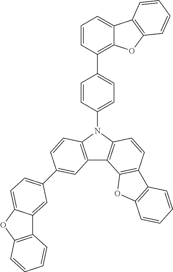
C1=CC(C2=CC=C(N3C4=C(C5=C3C=CC3=C5OC5=C3C=CC=C5)C=C(C3=CC=C5C(=C3)C3=C(O5)C=CC=C3)C=C4)C=C2)=C2C(=C1)C1=C(O2)C=CC=C1
